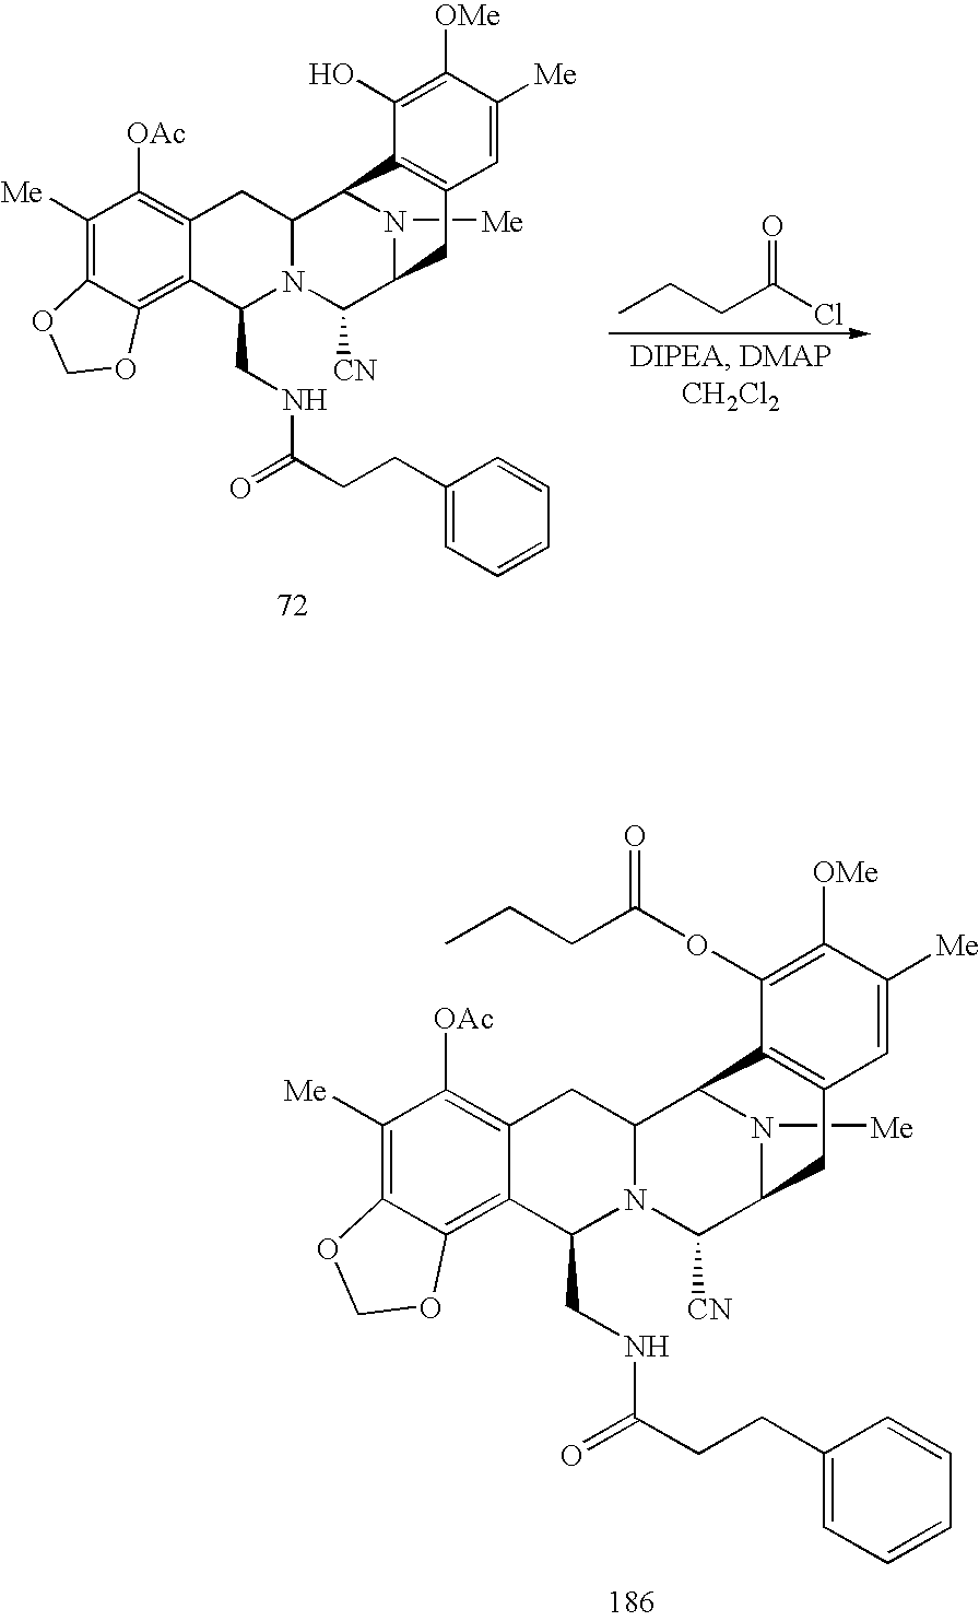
C1([Me])=C2C(=C3C(=C1[OAc])CC1N(C3CNC(=O)CCC3=CC=CC=C3)C([CN])C3N([Me])C1C1=C(C3)C=C([Me])C([OMe])=C1OC(CCC)=O)OCO2.C1([Me])=C2C(=C3C(=C1[OAc])CC1N(C3CNC(=O)CCC3=CC=CC=C3)C([CN])C3N([Me])C1C1=C(C3)C=C([Me])C([OMe])=C1O)OCO2.CCCC(Cl)=O
